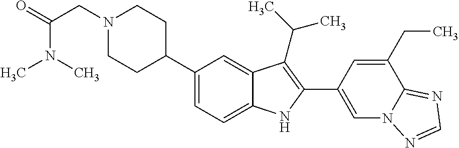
N1(CC(=O)N(C)C)CCC(C2=CC=C3C(=C2)C(C(C)C)=C(C2=CN4C(=NC=N4)C(CC)=C2)N3)CC1
